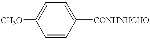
C1=CC([CONHNHCHO])=CC=C1[CH3O]
